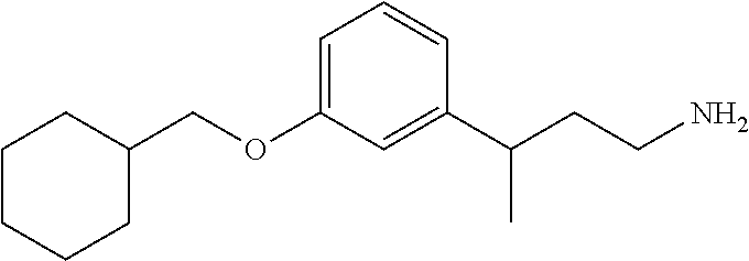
C1=C(OCC2CCCCC2)C=C(C(CCN)C)C=C1
